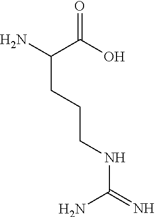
NC(CCCNC(N)=N)C(=O)O
